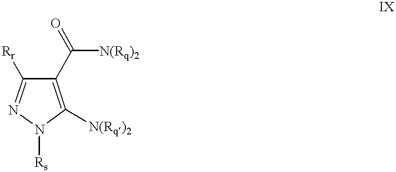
C1(C([N(Rq)2])=O)=C([N(Rq)2])N([Rs])N=C1[Rr]
